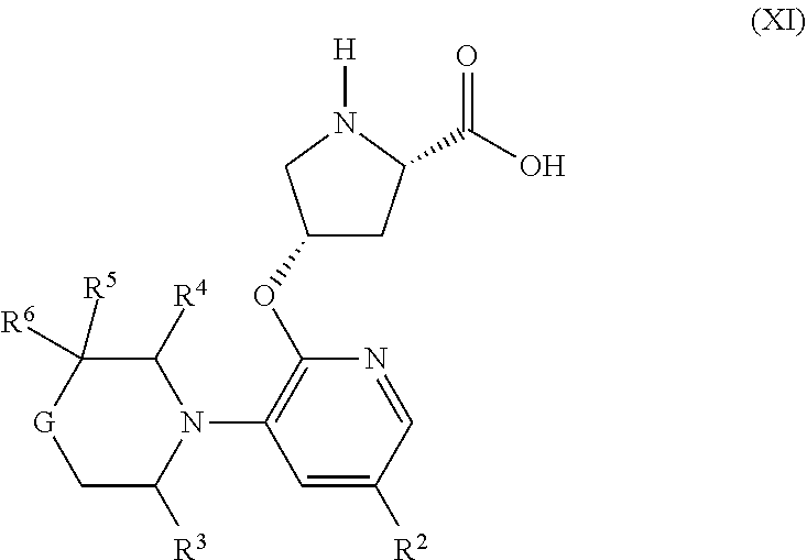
N1=CC([R2])=CC(N2C([R4])C([R6])([R5])[G]CC2[R3])=C1OC1CC(C(O)=O)N([H])C1
